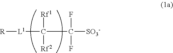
[R][L1]C([Rf1])([Rf2])C(F)(F)[SO3-]
